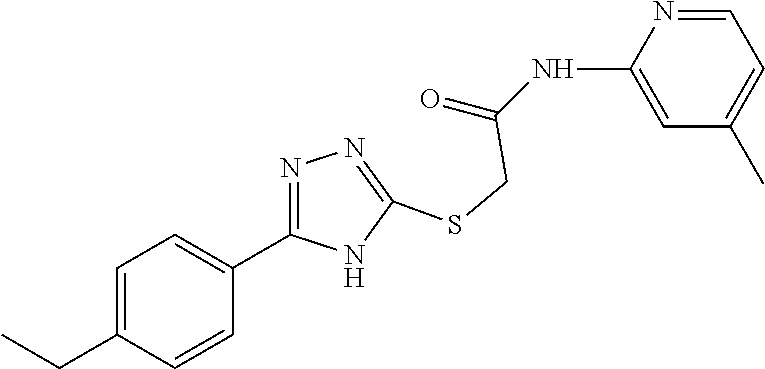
C1=C(NC(=O)CSC2=NN=C(C3=CC=C(CC)C=C3)N2)N=CC=C1C
